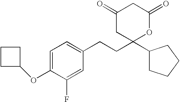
O(C1=CC=C(CCC2(C3CCCC3)OC(=O)CC(=O)C2)C=C1F)C1CCC1
